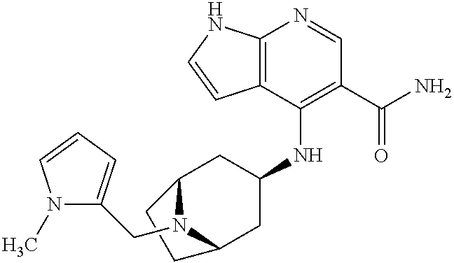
C12=C(C(NC3CC4N(CC5=CC=CN5C)C(C3)CC4)=C(C(N)=O)C=N1)C=CN2
